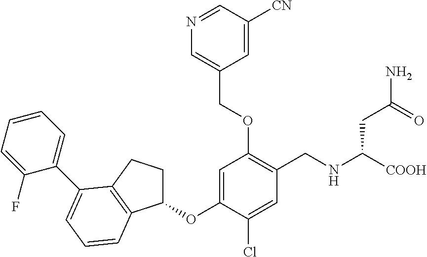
C1(OC2=CC(OCC3=CN=CC([CN])=C3)=C(CNC([COOH])CC(N)=O)C=C2Cl)CCC2=C1C=CC=C2C1=CC=CC=C1F
